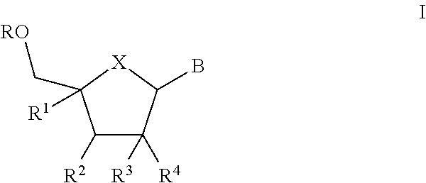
C1([R2])C([R3])([R4])C(B)[X]C1(C[RO])[R1]
